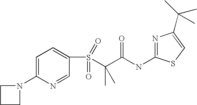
C1=C(N2CCC2)N=CC(S(C(C(NC2=NC(C(C)(C)C)=CS2)=O)(C)C)(=O)=O)=C1
